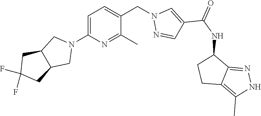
C1=C(N2CC3C(C2)CC(F)(F)C3)N=C(C)C(CN2N=CC(C(NC3CCC4=C(C)NN=C34)=O)=C2)=C1
